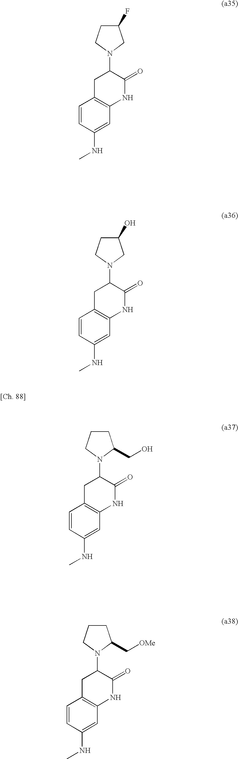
C1=CC(NC)=CC2=C1CC(N1CC(F)CC1)C(=O)N2.C1=CC(NC)=CC2=C1CC(N1CC(O)CC1)C(=O)N2.C1=CC(NC)=CC2=C1CC(N1C(CO)CCC1)C(=O)N2.C1=CC(NC)=CC2=C1CC(N1C(C[OMe])CCC1)C(=O)N2
